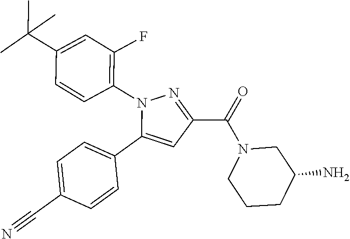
C1=C(C#N)C=CC(C2=CC(C(=O)N3CCCC(N)C3)=NN2C2=C(F)C=C(C(C)(C)C)C=C2)=C1
